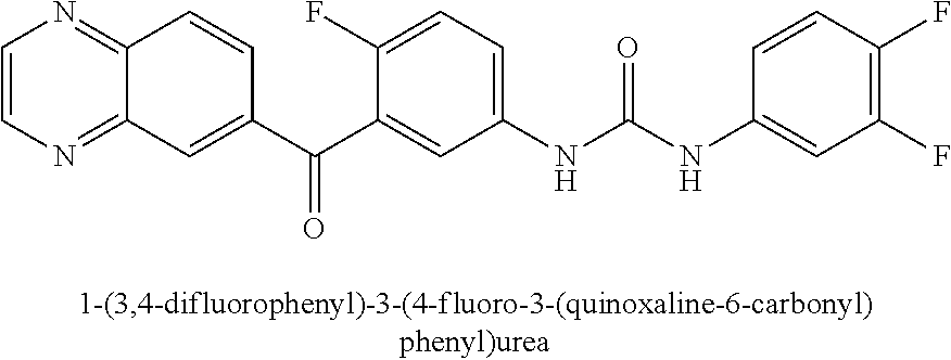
C1(C(C2=CC3=NC=CN=C3C=C2)=O)=CC(NC(NC2=CC(F)=C(F)C=C2)=O)=CC=C1F
